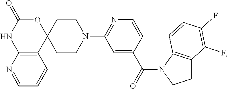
N1(C2=NC=CC(C(N3C4=C(CC3)C(F)=C(F)C=C4)=O)=C2)CCC2(CC1)OC(=O)NC1=C2C=CC=N1
